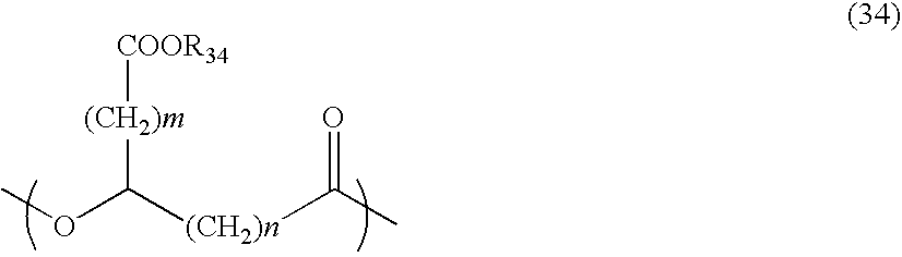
COC([(CH2)n]C(C)=O)[(CH2)m][COOR34]
